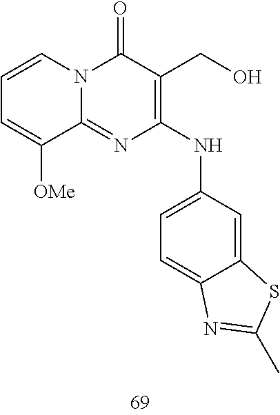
C1=CC=C([OMe])C2=NC(NC3=CC=C4C(=C3)SC(C)=N4)=C(CO)C(=O)N12
